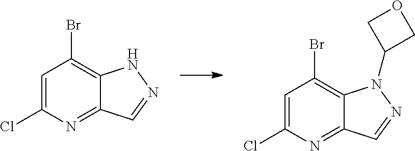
C1=C(Cl)N=C2C(=C1Br)N(C1COC1)N=C2.C1=C(Cl)N=C2C(=C1Br)NN=C2
